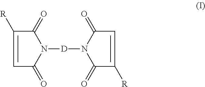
C1([R])=CC(=O)N([D]N2C(=O)C([R])=CC2=O)C1=O
